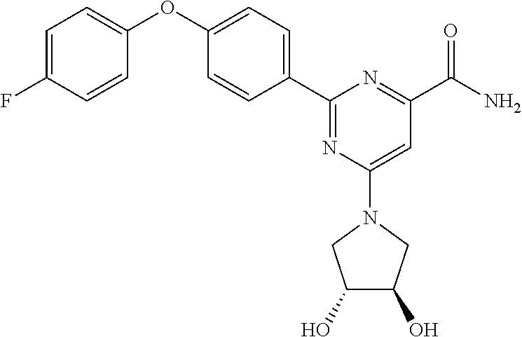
C1=CC(F)=CC=C1OC1=CC=C(C2=NC(N3CC(O)C(O)C3)=CC(C(N)=O)=N2)C=C1
